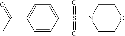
S(C1=CC=C(C(C)=O)C=C1)(=O)(=O)N1CCOCC1
